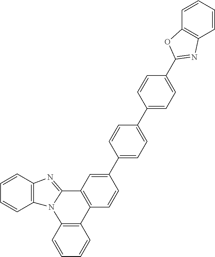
C1=CC2=C(C=C1)N1C(=NC3=C1C=CC=C3)C1=C2C=CC(C2=CC=C(C3=CC=C(C4=NC5=C(C=CC=C5)O4)C=C3)C=C2)=C1
